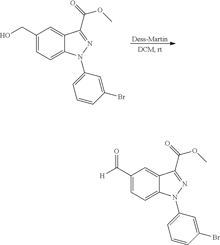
C1(CO)=CC=C2C(=C1)C(C(=O)OC)=NN2C1=CC=CC(Br)=C1.[Dess-Martin].C1(C([H])=O)=CC=C2C(=C1)C(C(=O)OC)=NN2C1=CC=CC(Br)=C1
